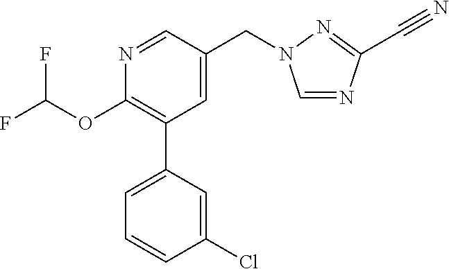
C1(OC(F)F)=C(C2=CC=CC(Cl)=C2)C=C(CN2C=NC(C#N)=N2)C=N1
